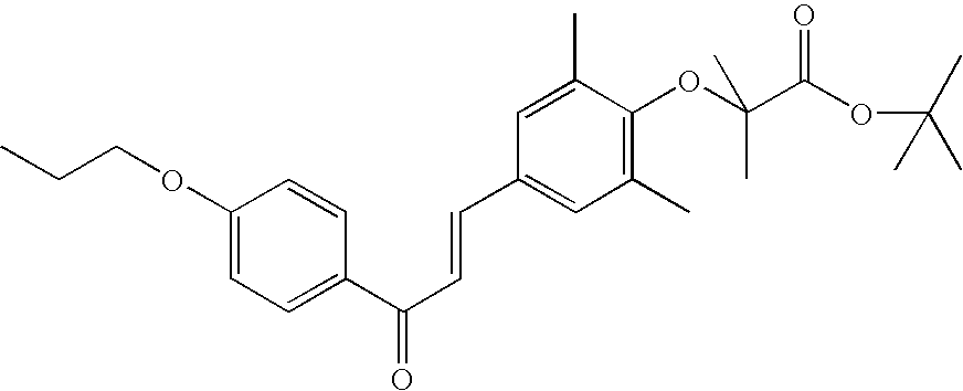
C1(OCCC)=CC=C(C(C=CC2=CC(C)=C(OC(C(OC(C)(C)C)=O)(C)C)C(C)=C2)=O)C=C1
